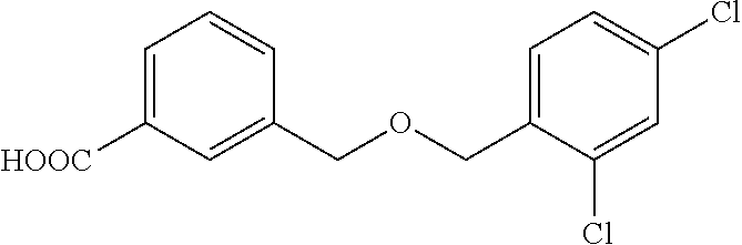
C1=C([HOOC])C=C(COCC2=CC=C(Cl)C=C2Cl)C=C1
